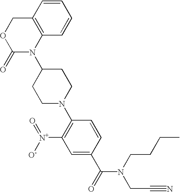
C1OC(=O)N(C2CCN(C3=C([N+]([O-])=O)C=C(C(=O)N(CCCC)CC#N)C=C3)CC2)C2=C1C=CC=C2
